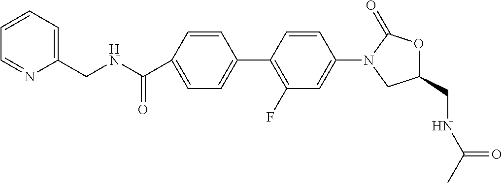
C1(C(NCC2=CC=CC=N2)=O)=CC=C(C2=C(F)C=C(N3C(=O)OC(CNC(C)=O)C3)C=C2)C=C1
